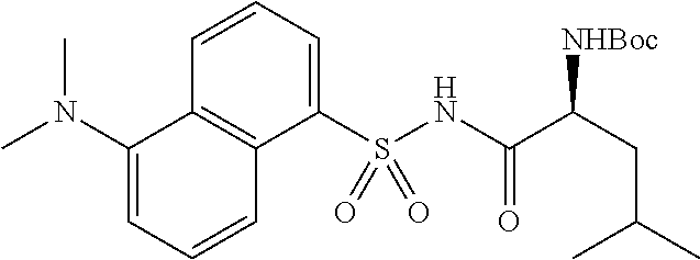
C1=CC=C(S(NC(C(CC(C)C)[NHBoc])=O)(=O)=O)C2=C1C(N(C)C)=CC=C2
